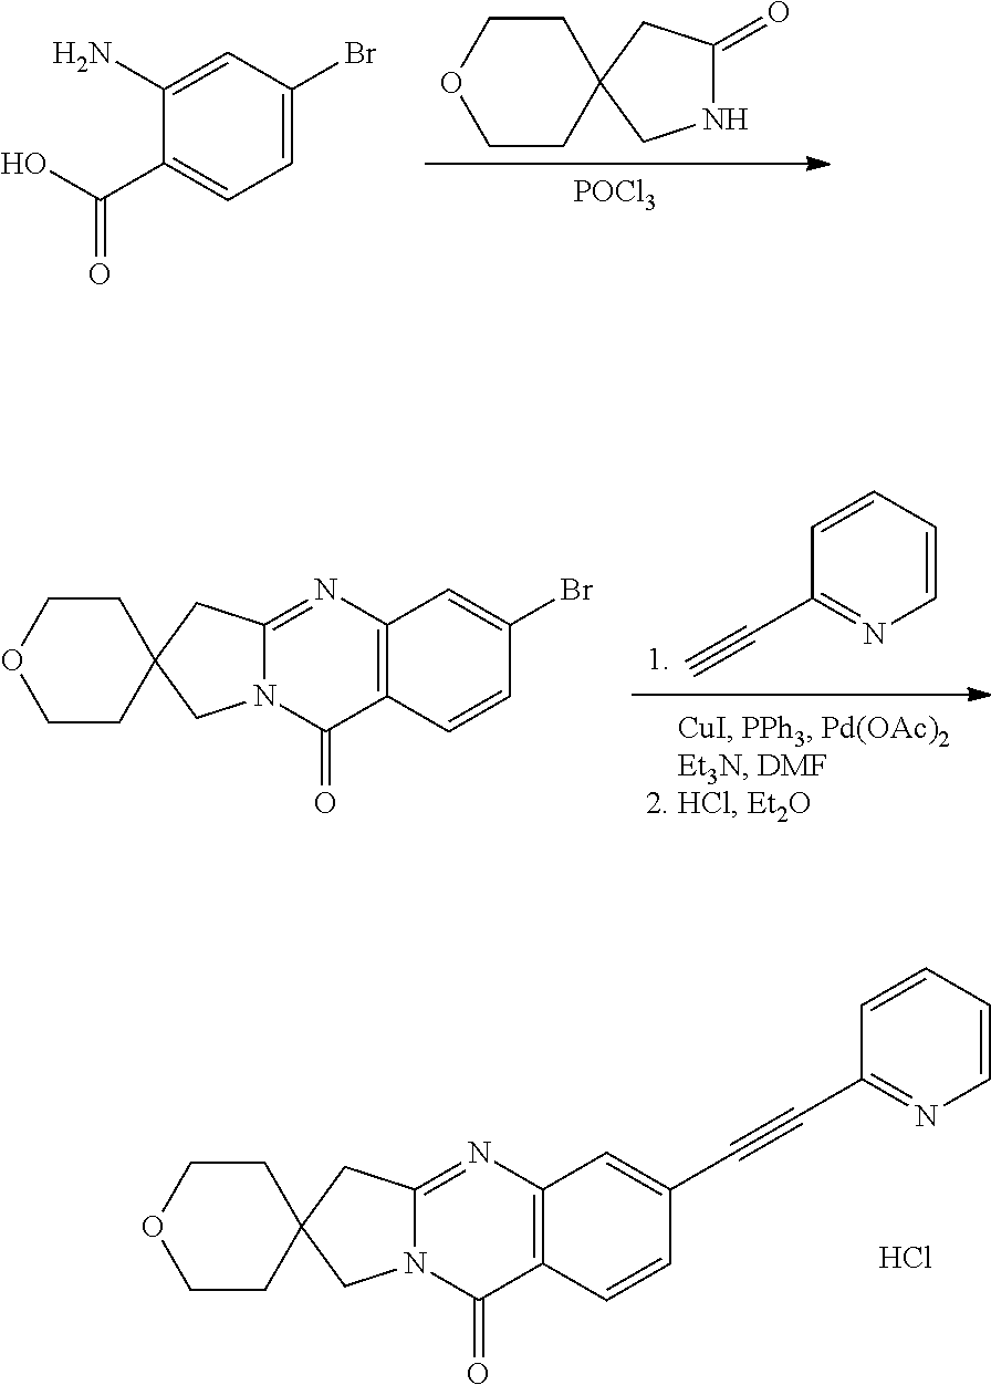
[POCl3].N1C(=O)CC2(C1)CCOCC2.C1(C(O)=O)=CC=C(Br)C=C1N.C1(C#C)=NC=CC=C1.C12=C(N=C3N(C1=O)CC1(C3)CCOCC1)C=C(Br)C=C2.C12=C(N=C3N(C1=O)CC1(C3)CCOCC1)C=C(C#CC1=NC=CC=C1)C=C2.Cl
